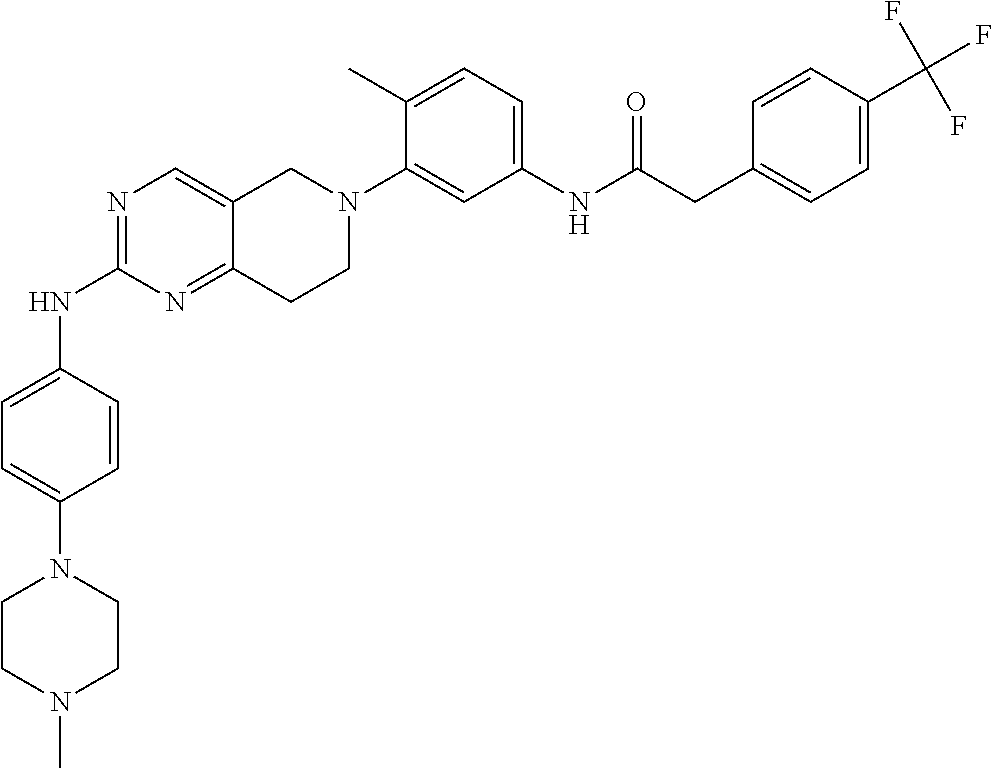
N1=C(NC2=CC=C(N3CCN(C)CC3)C=C2)N=C2C(=C1)CN(C1=CC(NC(CC3=CC=C(C(F)(F)F)C=C3)=O)=CC=C1C)CC2
